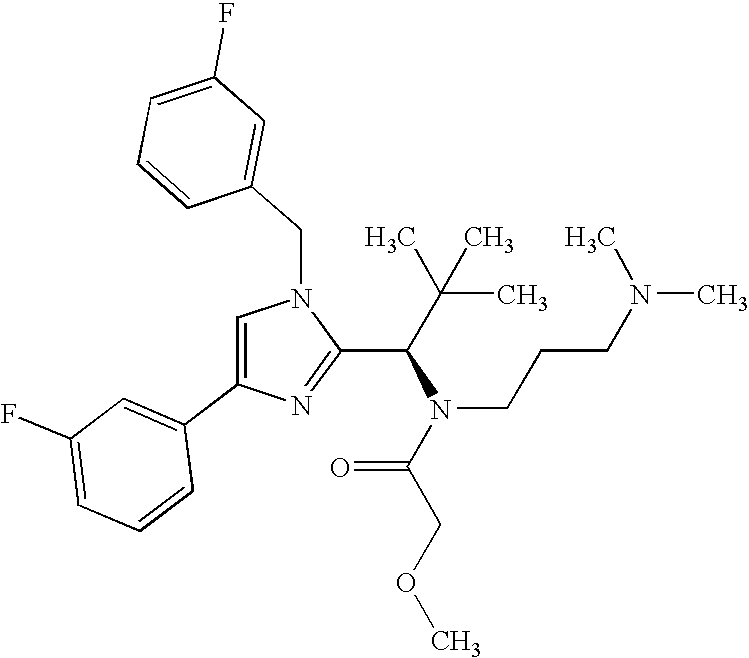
C1=C(C2=CC(F)=CC=C2)N=C(C(N(C(COC)=O)CCCN(C)C)C(C)(C)C)N1CC1=CC(F)=CC=C1
